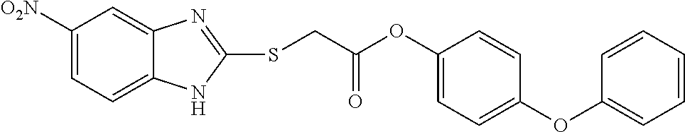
C1([O2N])=CC=C2C(=C1)N=C(SCC(OC1=CC=C(OC3=CC=CC=C3)C=C1)=O)N2
